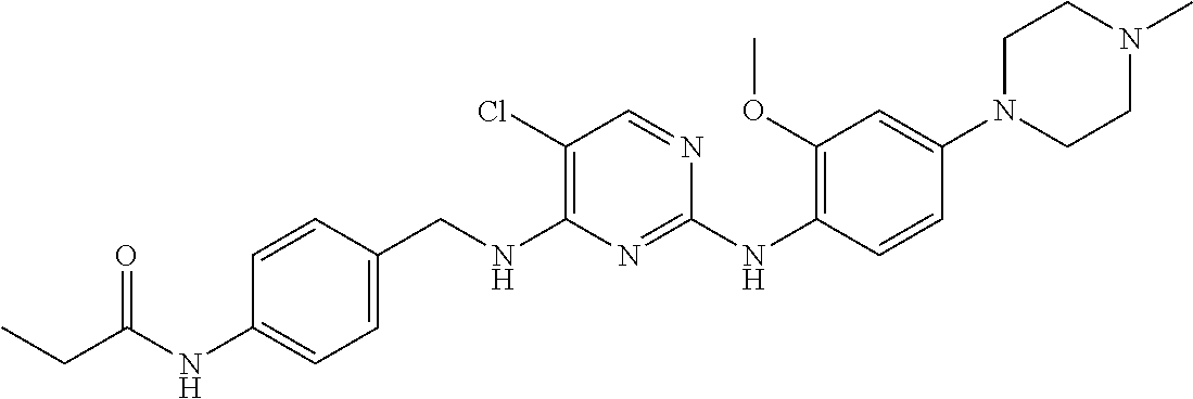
CCC(NC1=CC=C(CNC2=C(Cl)C=NC(NC3=C(OC)C=C(N4CCN(C)CC4)C=C3)=N2)C=C1)=O
